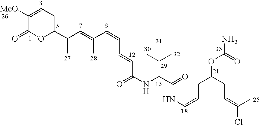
C1([MeO])=CCC(C(C=C(C=CC=CC(=O)NC(C(=O)NC=CCC(OC(=O)N)CC=C(Cl)C)C(C)(C)C)C)C)OC1=O
